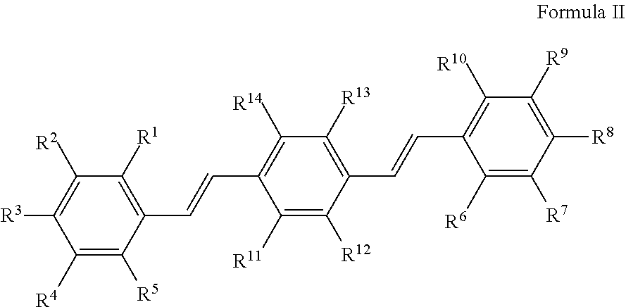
C1([R5])=C([R4])C([R3])=C([R2])C([R1])=C1C=CC1=C([R14])C([R13])=C(C=CC2=C([R10])C([R9])=C([R8])C([R7])=C2[R6])C([R12])=C1[R11]
